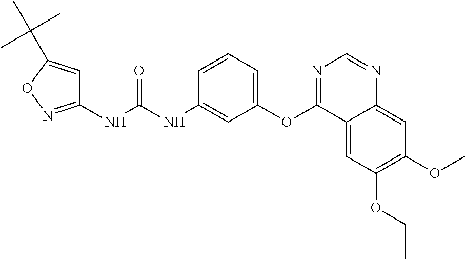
C1(NC(NC2=CC(OC3=NC=NC4=CC(OC)=C(OCC)C=C34)=CC=C2)=O)=NOC(C(C)(C)C)=C1
